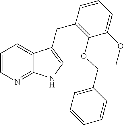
C1=CN=C2C(=C1)C(CC1=C(OCC3=CC=CC=C3)C(OC)=CC=C1)=CN2
